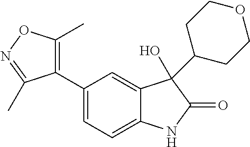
C1(C2=CC=C3C(=C2)C(C2CCOCC2)(O)C(=O)N3)=C(C)ON=C1C
